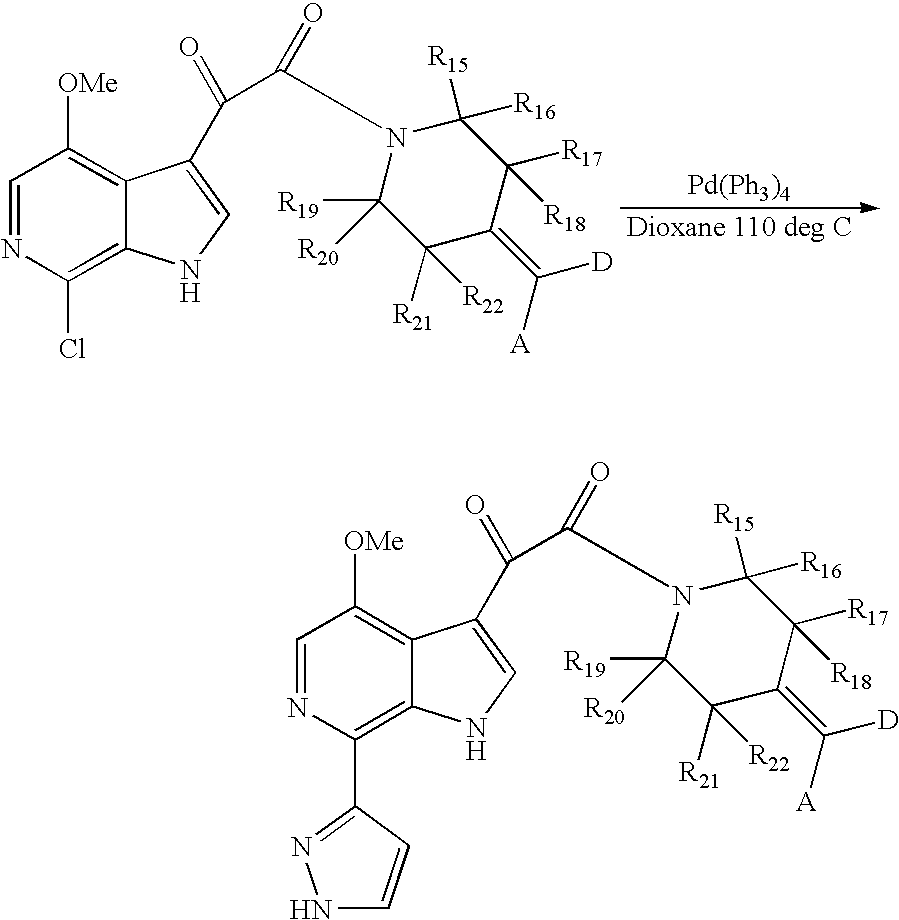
C1([R16])([R15])C([R17])([R18])C(=C([D])[A])C([R21])([R22])C([R19])([R20])N1C(=O)C(C1=CNC2=C(Cl)N=CC([OMe])=C21)=O.[Pd(Ph3)4].C1([R16])([R15])C([R17])([R18])C(=C([D])[A])C([R21])([R22])C([R19])([R20])N1C(=O)C(C1=CNC2=C(C3=NNC=C3)N=CC([OMe])=C21)=O
